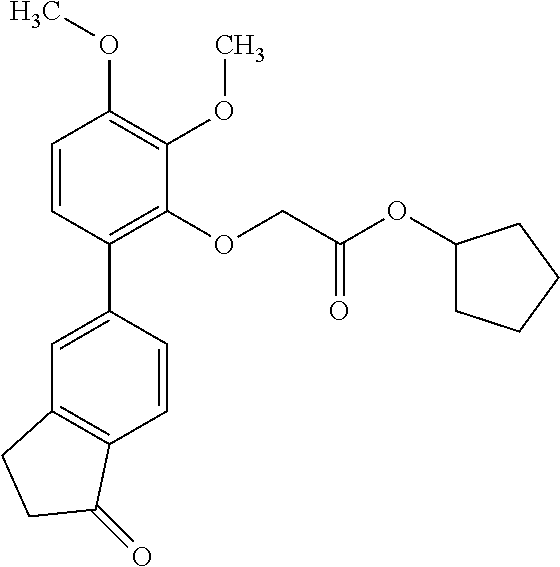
C1=C(C2=C(OCC(OC3CCCC3)=O)C(OC)=C(OC)C=C2)C=CC2=C1CCC2=O
